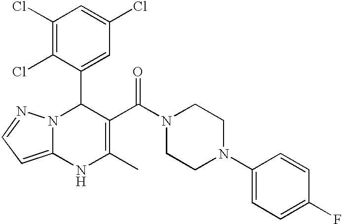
C1(Cl)=C(Cl)C(C2N3C(=CC=N3)NC(C)=C2C(N2CCN(C3=CC=C(F)C=C3)CC2)=O)=CC(Cl)=C1
